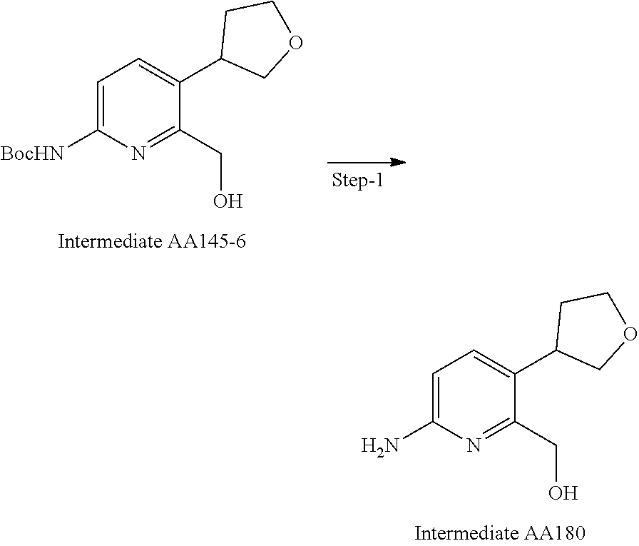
[BocHN]C1=CC=C(C2COCC2)C(CO)=N1.NC1=CC=C(C2COCC2)C(CO)=N1
